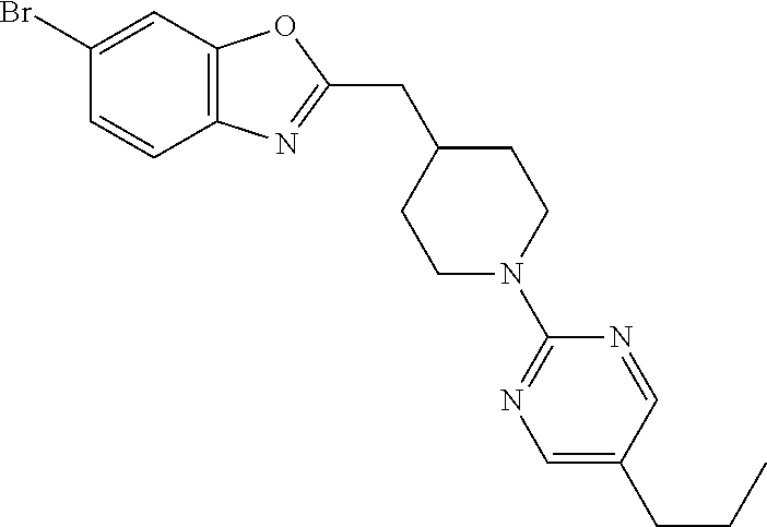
C1(Br)=CC2=C(C=C1)N=C(CC1CCN(C3=NC=C(CCC)C=N3)CC1)O2
